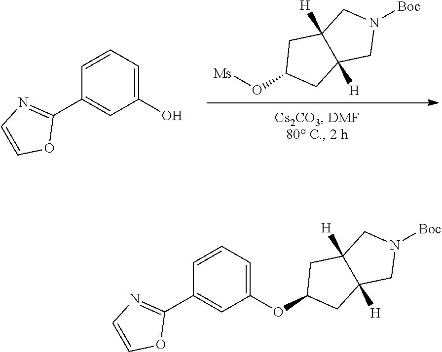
N1([Boc])CC2([H])C([H])(C1)CC(O[Ms])C2.C1(C2=NC=CO2)=CC(O)=CC=C1.N1([Boc])CC2([H])C([H])(C1)CC(OC1=CC=CC(C3=NC=CO3)=C1)C2
